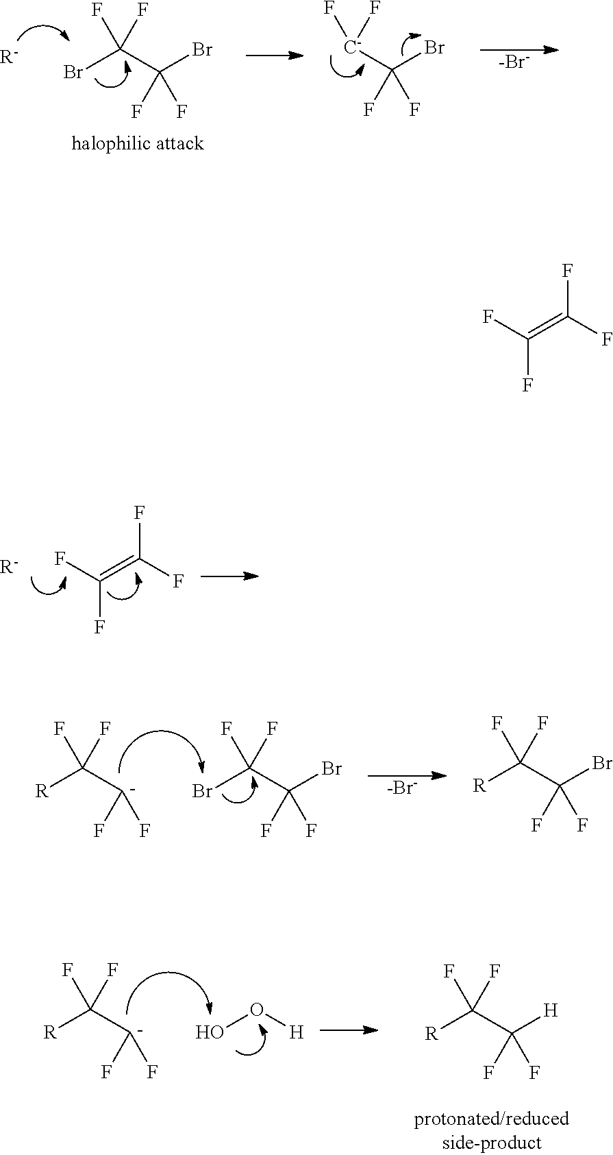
BrC(C(Br)(F)F)(F)F.[R-].[C-](C(Br)(F)F)(F)F.[-Br-].C(=C(F)F)(F)F.[R-].[R]C([C-](F)F)(F)F.BrC(C(F)(F)Br)(F)F.[-Br-].[R]C(C(F)(F)Br)(F)F.[R]C([C-](F)F)(F)F.OO[H].[R]C(C(F)(F)[H])(F)F.C(=C(F)F)(F)F
